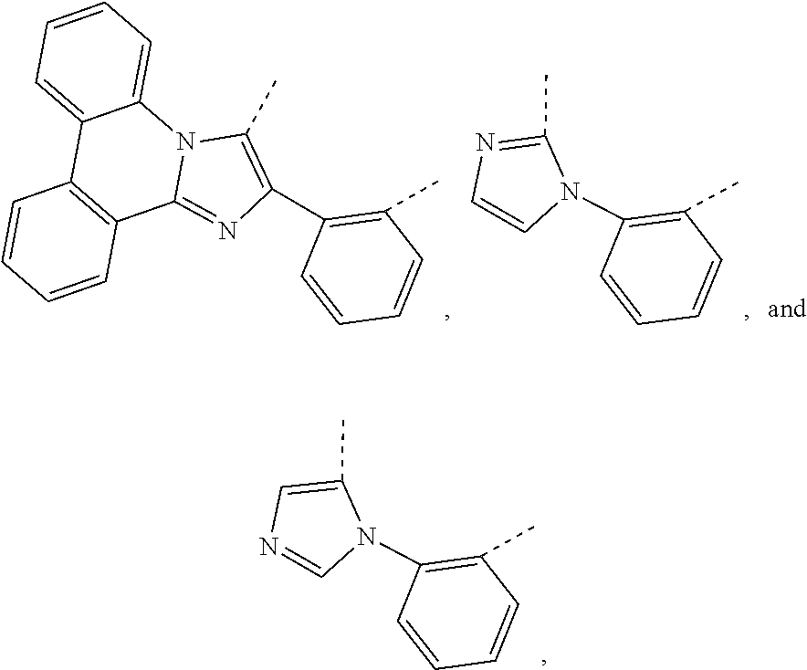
C1=C2N3C(=NC(C4=C(C)C=CC=C4)=C3C)C3=C(C2=CC=C1)C=CC=C3.N1=C(C)N(C2=C(C)C=CC=C2)C=C1.C1=C(C)N(C2=C(C)C=CC=C2)C=N1
